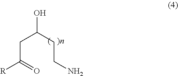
C(C(=O)[R])C(CCN)O
